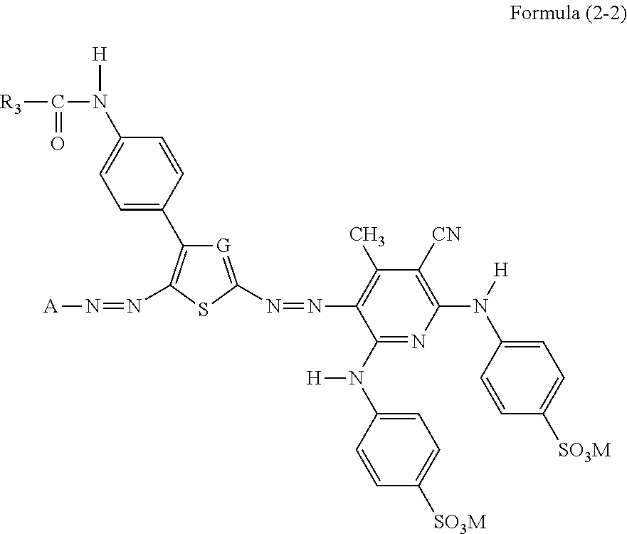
C1=C(C2=C(N=N[A])SC(N=NC3=C(C)C([CN])=C(N([H])C4=CC=C([SO3M])C=C4)N=C3N(C3=CC=C([SO3M])C=C3)[H])=[G]2)C=CC(N([H])C([R3])=O)=C1
